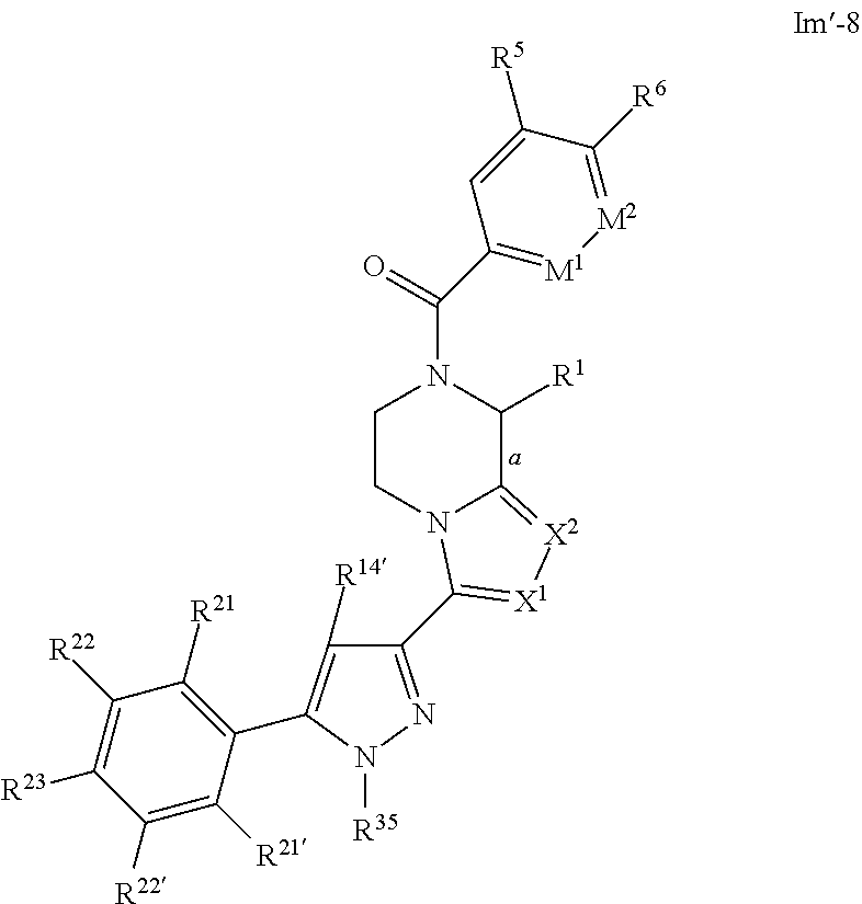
C1CN2C(=[X2][X1]=C2C2=NN([R35])C(C3=C([R21])C([R22])=C([R23])C([R22])=C3[R21])=C2[R14])C([R1])N1C(=O)C1=[M1][M2]=C([R6])C([R5])=C1
